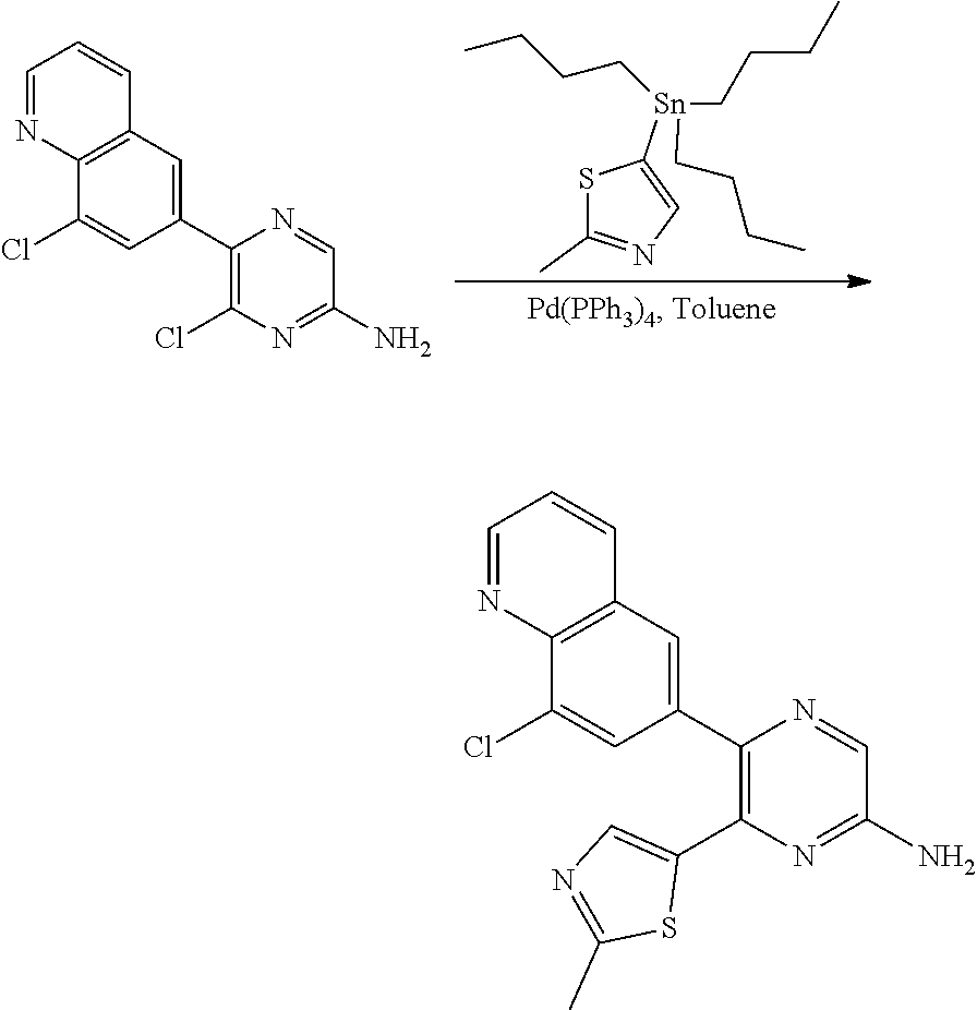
C1=NC2=C(C=C1)C=C(C1=C(Cl)N=C(N)C=N1)C=C2Cl.S1C(C)=NC=C1[Sn](CCCC)(CCCC)CCCC.C1=NC2=C(C=C1)C=C(C1=C(C3=CN=C(C)S3)N=C(N)C=N1)C=C2Cl
